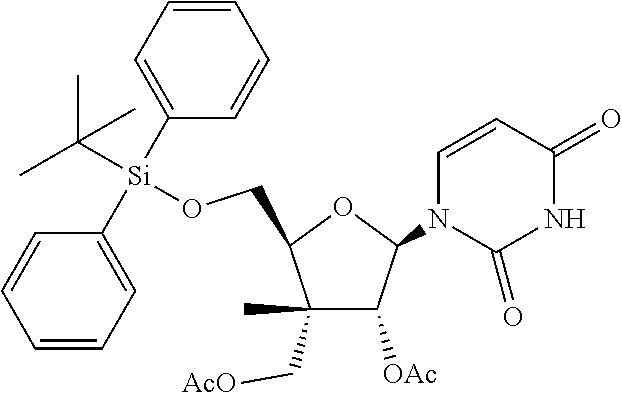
C1(C[AcO])(C)C([OAc])C(N2C(=O)NC(=O)C=C2)OC1CO[Si](C1=CC=CC=C1)(C(C)(C)C)C1=CC=CC=C1
